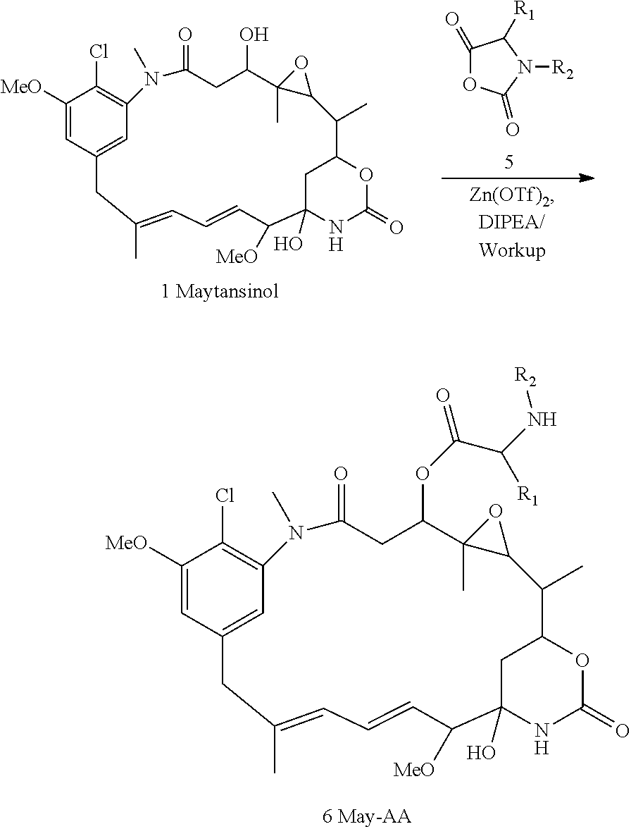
C1(=O)OC(=O)N([R2])C1[R1].C1([MeO])=CC2=CC(=C1Cl)N(C)C(=O)CC(O)C1(C)C(O1)C(C)C1OC(=O)NC(O)(C1)C([MeO])C=CC=C(C)C2.C1([MeO])=CC2=CC(=C1Cl)N(C)C(=O)CC(OC(=O)C([R1])N[R2])C1(C)C(O1)C(C)C1OC(=O)NC(O)(C1)C([MeO])C=CC=C(C)C2
